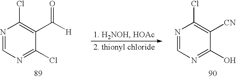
N1=CN=C(Cl)C(C([H])=O)=C1Cl.N1=CN=C(O)C([CN])=C1Cl
